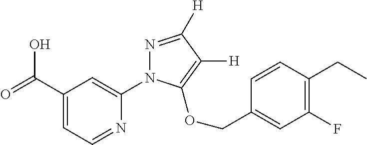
C1(C(=O)O)=CC=NC(N2N=C([H])C([H])=C2OCC2=CC(F)=C(CC)C=C2)=C1
